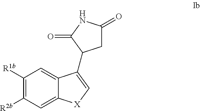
C1([R1b])=C([R2b])C=C2C(=C1)C(C1CC(=O)NC1=O)=C[X]2
